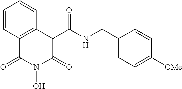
C1=CC2=C(C=C1)C(C(NCC1=CC=C([OMe])C=C1)=O)C(=O)N(O)C2=O
